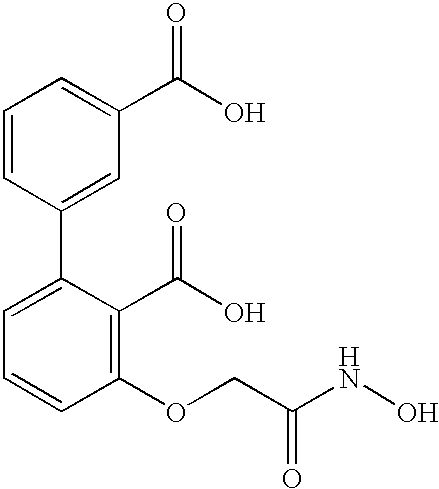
C1=CC(C2=CC=CC(OCC(NO)=O)=C2C(O)=O)=CC(C(O)=O)=C1
